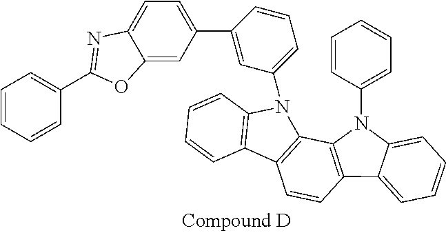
C12=C(N(C3=CC=CC=C3)C3=CC=CC=C13)C1=C(C=C2)C2=C(N1C1=CC=CC(C3=CC=C4C(=C3)OC(C3=CC=CC=C3)=N4)=C1)C=CC=C2
